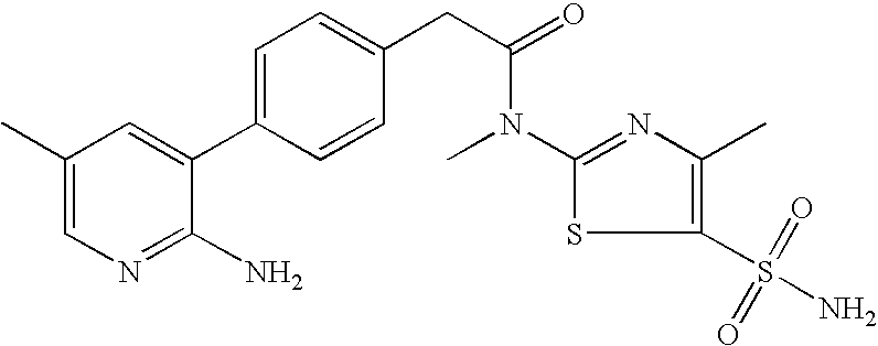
C1=C(C)C=C(C2=CC=C(CC(N(C3=NC(C)=C(S(N)(=O)=O)S3)C)=O)C=C2)C(N)=N1
